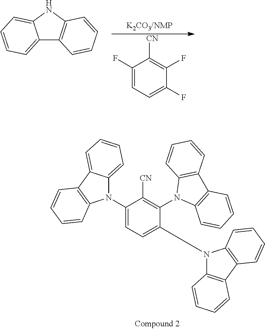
C1(N2C3=CC=CC=C3C3=C2C=CC=C3)=CC=C(N2C3=C(C4=C2C=CC=C4)C=CC=C3)C(N2C3=C(C4=C2C=CC=C4)C=CC=C3)=C1[CN].C1(F)=CC=C(F)C(F)=C1[CN].C12=CC=CC=C1NC1=C2C=CC=C1
